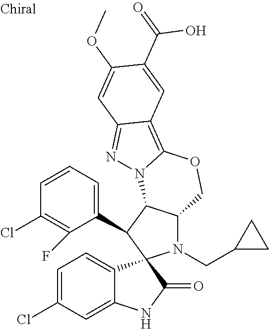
C1=CC=C(C2C3C(N(CC4CC4)C24C2=CC=C(Cl)C=C2NC4=O)COC2=C4C(=NN32)C=C(OC)C(C(O)=O)=C4)C(F)=C1Cl
